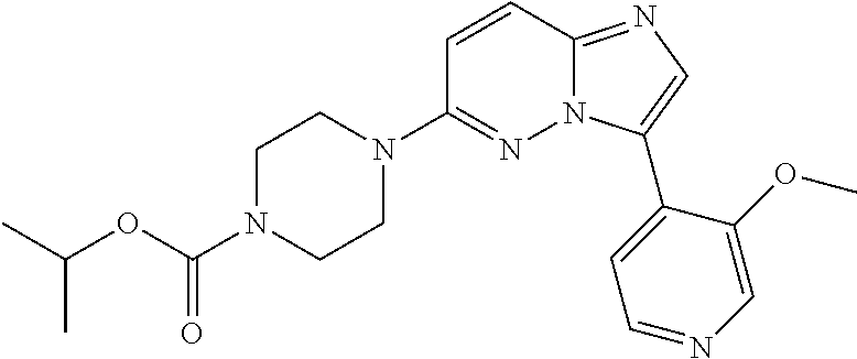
C1=CC2=NC=C(C3=CC=NC=C3OC)N2N=C1N1CCN(C(OC(C)C)=O)CC1
